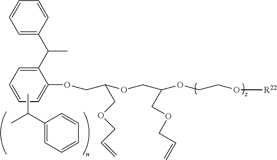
C1=CC=C(C(C2=CC=CC=C2OCC(OCC(OCCO[R22])COCC=C)COCC=C)C)C=C1.C1(C(C)C)=CC=CC=C1
